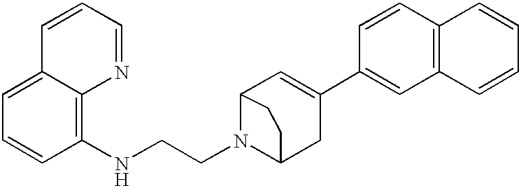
C1=CC(NCCN2C3CC(C4=CC5=C(C=C4)C=CC=C5)=CC2CC3)=C2C(=C1)C=CC=N2
